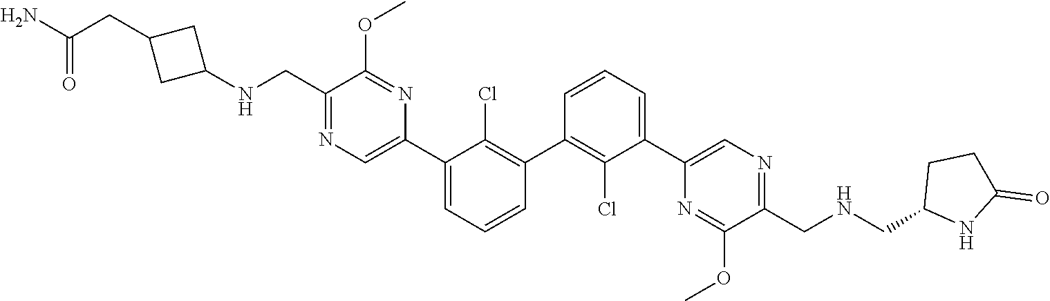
C1(C2=C(Cl)C(C3=CN=C(CNC4CC(CC(N)=O)C4)C(OC)=N3)=CC=C2)=C(Cl)C(C2=CN=C(CNCC3NC(=O)CC3)C(OC)=N2)=CC=C1
